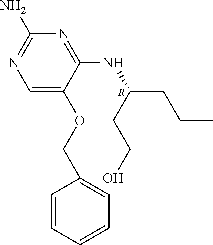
C1=C(OCC2=CC=CC=C2)C(NC(CCO)CCC)=NC(N)=N1.[R]
